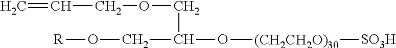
C=CCOCC(CO[R])O[(CH2CH2O)30][SO3H]
